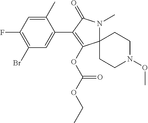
C1(C)=CC(F)=C(Br)C=C1C1=C(OC(OCC)=O)C2(N(C)C1=O)CCN(OC)CC2
